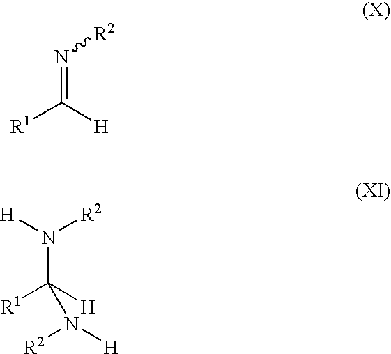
[R1]C([H])=N[R2].[R1]C([H])(N([H])[R2])N([R2])[H]
